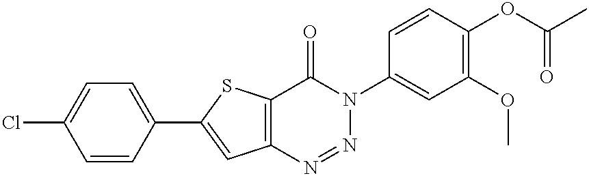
C12=C(SC(C3=CC=C(Cl)C=C3)=C1)C(=O)N(C1=CC(OC)=C(OC(C)=O)C=C1)N=N2
